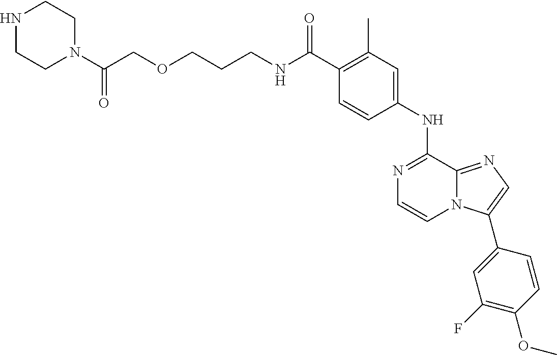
C(C1=C(C)C=C(NC2=NC=CN3C2=NC=C3C2=CC(F)=C(OC)C=C2)C=C1)(=O)NCCCOCC(N1CCNCC1)=O
